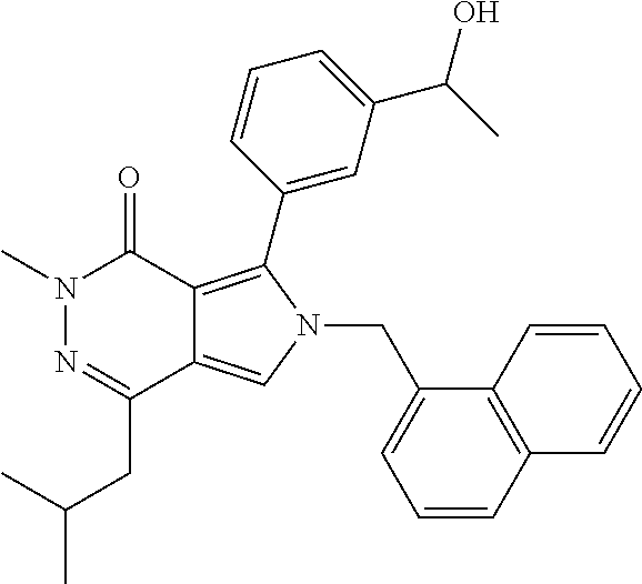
CN1N=C(CC(C)C)C2=CN(CC3=CC=CC4=C3C=CC=C4)C(C3=CC(C(O)C)=CC=C3)=C2C1=O
